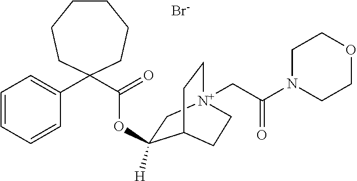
C1(C2(C(=O)OC3([H])C[N+]4(CC(N5CCOCC5)=O)CCC3CC4)CCCCCC2)=CC=CC=C1.[Br-]
